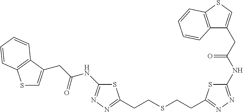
S1C(NC(CC2=CSC3=C2C=CC=C3)=O)=NN=C1CCSCCC1=NN=C(NC(CC2=CSC3=C2C=CC=C3)=O)S1
